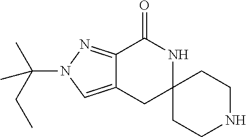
C12=CN(C(CC)(C)C)N=C1C(=O)NC1(C2)CCNCC1
